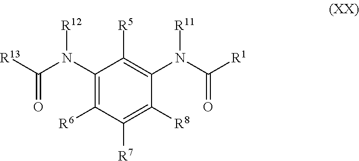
C1(N(C(=O)[R13])[R12])=C([R6])C([R7])=C([R8])C(N(C([R1])=O)[R11])=C1[R5]
